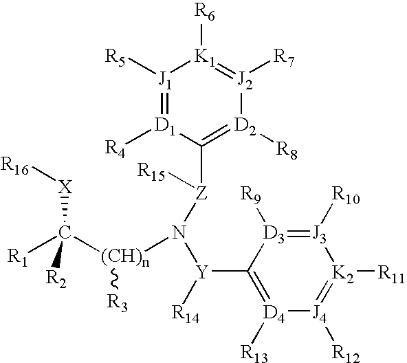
[J1]1([R5])=[D1]([R4])C([Z]([R15])N([(CH)n](C([X][R16])([R1])[R2])[R3])[Y]([R14])C2=[D4]([R13])[J4]([R12])=[K2]([R11])[J3]([R10])=[D3]2[R9])=[D2]([R8])[J2]([R7])=[K1]1[R6]
